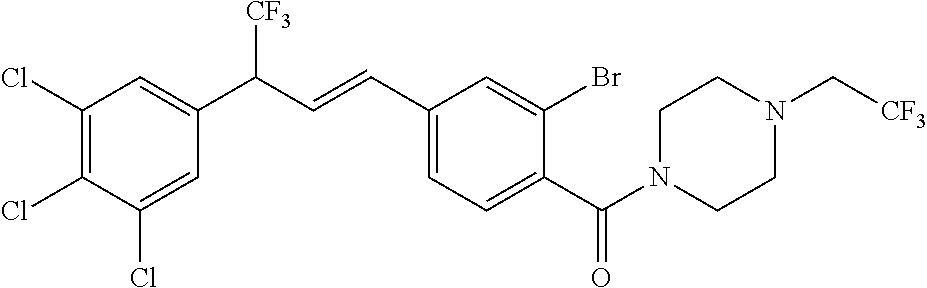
C1(C(=O)N2CCN(C[CF3])CC2)=CC=C(C=CC([CF3])C2=CC(Cl)=C(Cl)C(Cl)=C2)C=C1Br
